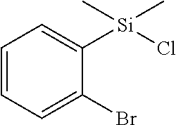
C1=CC=C(Br)C([Si](Cl)(C)C)=C1
